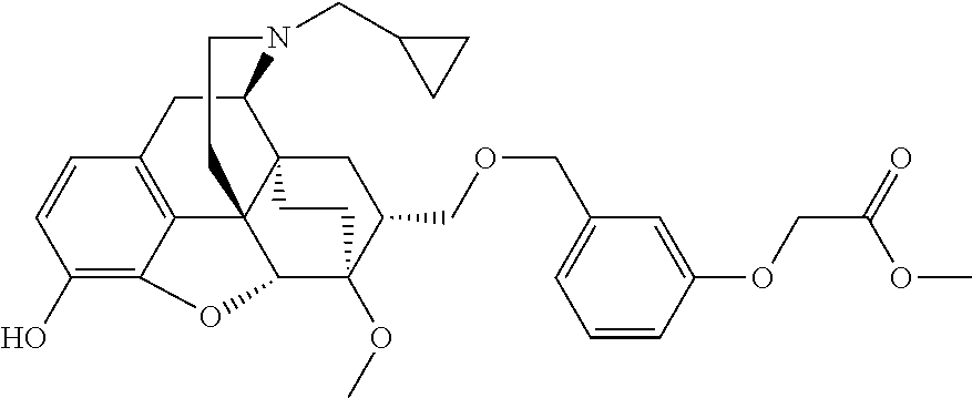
C1(O)=C2C3=C(C=C1)CC1C45C3(C(C(OC)(C(COCC3=CC=CC(OCC(=O)OC)=C3)C4)CC5)O2)CCN1CC1CC1
